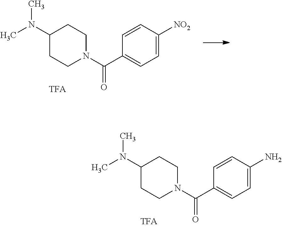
C1=CC(C(N2CCC(N(C)C)CC2)=O)=CC=C1N.C1=CC(C(N2CCC(N(C)C)CC2)=O)=CC=C1[NO2]
